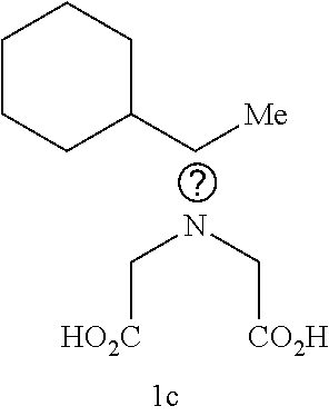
N(C[CO2H])C[HO2C].C1CCC(C[Me])CC1
